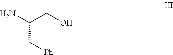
C(CO)(N)C[Ph]
